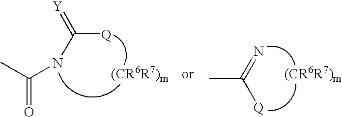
CC(NC([Q])=[Y])=O.CC(=N)[Q]
